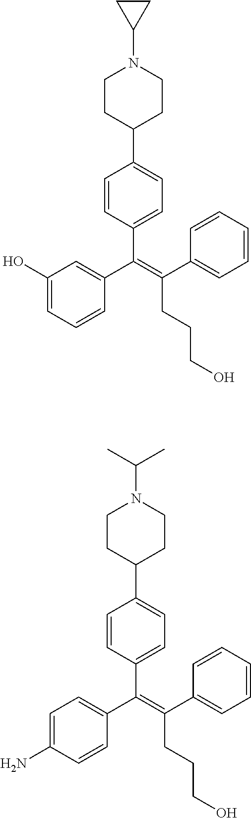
C(=C(C1=CC=CC=C1)CCCO)(C1=CC(O)=CC=C1)C1=CC=C(C2CCN(C3CC3)CC2)C=C1.C(=C(C1=CC=CC=C1)CCCO)(C1=CC=C(N)C=C1)C1=CC=C(C2CCN(C(C)C)CC2)C=C1
